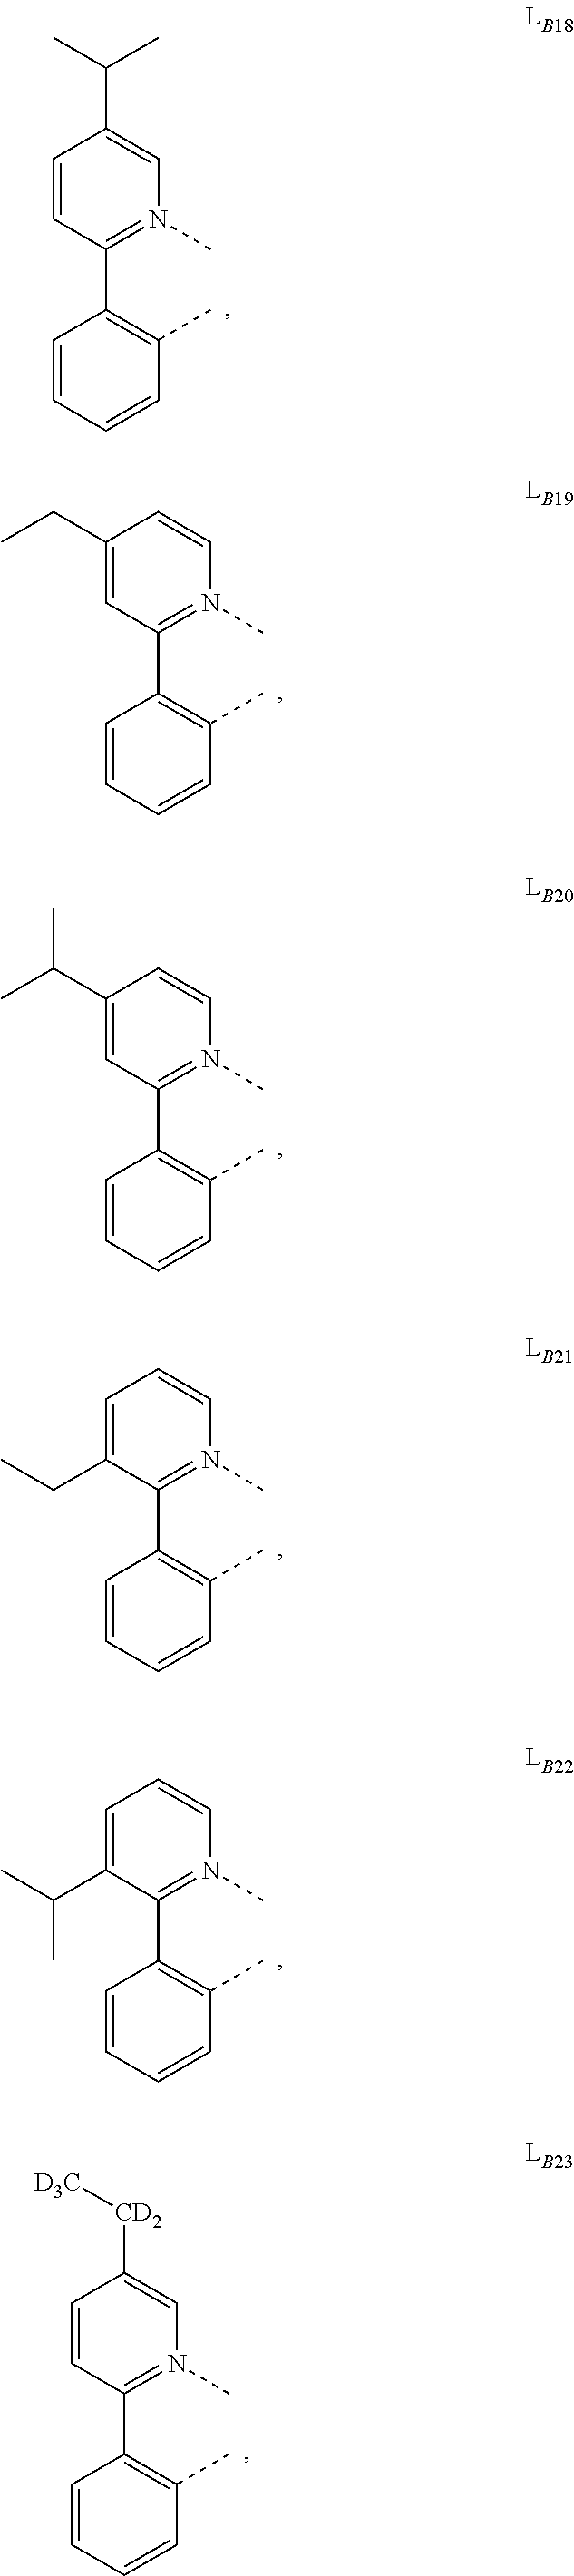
C1=CC(C2=C(C)C=CC=C2)=N(C)C=C1C(C)C.C1(CC)=CC(C2=C(C)C=CC=C2)=N(C)C=C1.C1(C(C)C)=CC(C2=C(C)C=CC=C2)=N(C)C=C1.C1=C(CC)C(C2=C(C)C=CC=C2)=N(C)C=C1.C1=C(C(C)C)C(C2=C(C)C=CC=C2)=N(C)C=C1.C1=CC(C2=C(C)C=CC=C2)=N(C)C=C1[CD2][D3C]
